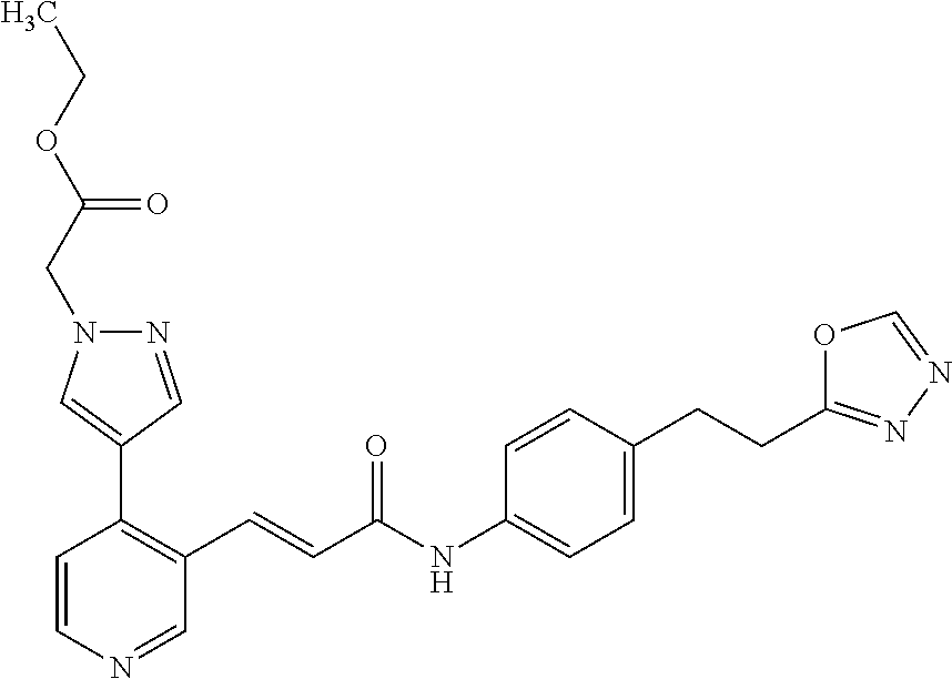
C1=CN=CC(C=CC(NC2=CC=C(CCC3=NN=CO3)C=C2)=O)=C1C1=CN(CC(OCC)=O)N=C1
